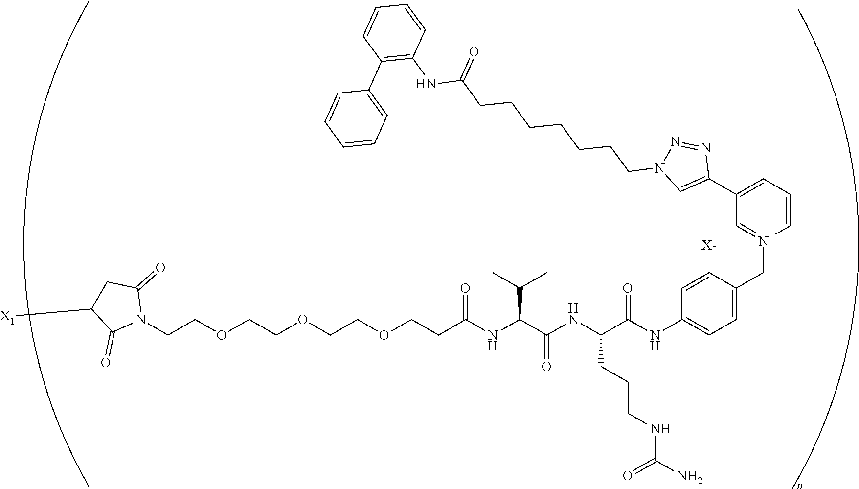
[X-].C(COCCOCCOCCC(NC(C(NC(C(NC1=CC=C(C[N+]2=CC(C3=CN(CCCCCCCC(=O)NC4=C(C5=CC=CC=C5)C=CC=C4)N=N3)=CC=C2)C=C1)=O)CCCNC(=O)N)=O)C(C)C)=O)N1C(=O)CC([X1])C1=O
